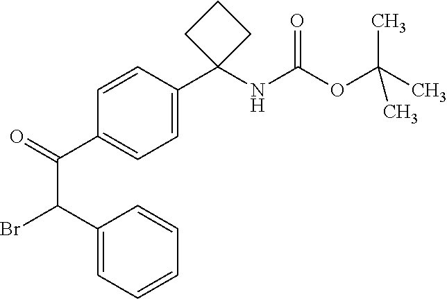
C(C1=CC=C(C2(NC(OC(C)(C)C)=O)CCC2)C=C1)(=O)C(Br)C1=CC=CC=C1
